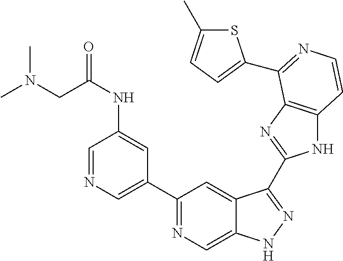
C1(C2=CN=CC(NC(CN(C)C)=O)=C2)=NC=C2C(=C1)C(C1=NC3=C(N1)C=CN=C3C1=CC=C(C)S1)=NN2
